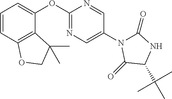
C1=CC2=C(C(OC3=NC=C(N4C(=O)NC(C(C)(C)C)C4=O)C=N3)=C1)C(C)(C)CO2
